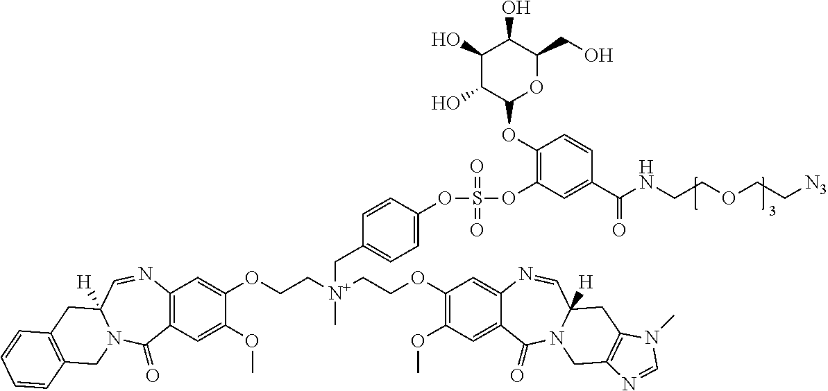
C([N+](CCOC1=C(OC)C=C2C(=C1)N=CC1([H])N(C2=O)CC2=C(C1)N(C)C=N2)(C)CC1=CC=C(OS(OC2=C(OC3OC(CO)C(O)C(O)C3O)C=CC(C(NCCOCC[N3])=O)=C2)(=O)=O)C=C1)COC1=CC2=C(C=C1OC)C(=O)N1C([H])(C=N2)CC2=C(C1)C=CC=C2
